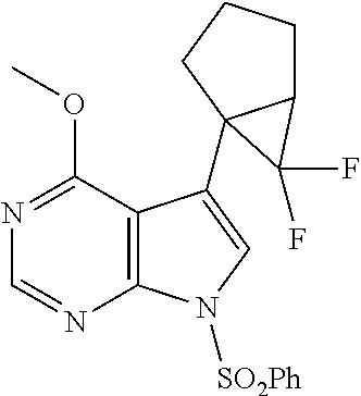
C1=NC2=C(C(OC)=N1)C(C13C(CCC1)C3(F)F)=CN2[SO2Ph]
